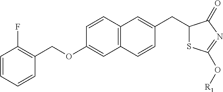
C1=CC=CC(COC2=CC3=C(C=C2)C=C(CC2SC(O[R1])=NC2=O)C=C3)=C1F
